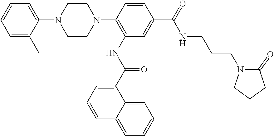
C1=C(N2CCN(C3=C(NC(C4=CC=CC5=CC=CC=C45)=O)C=C(C(NCCCN4C(=O)CCC4)=O)C=C3)CC2)C(C)=CC=C1
